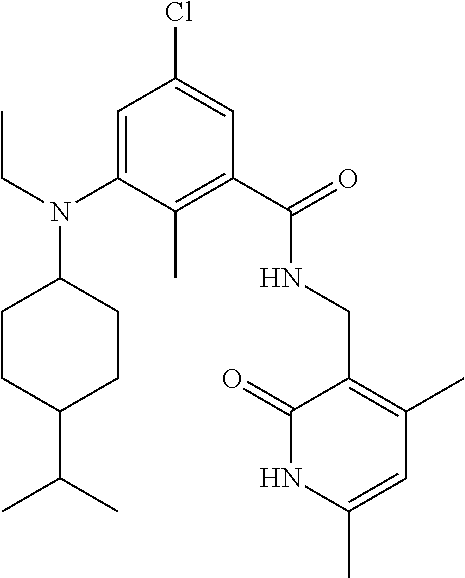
C1=C(N(CC)C2CCC(C(C)C)CC2)C(C)=C(C(=O)NCC2=C(C)C=C(C)NC2=O)C=C1Cl
